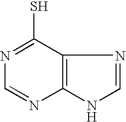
N1=C(S)C2=C(N=C1)NC=N2
